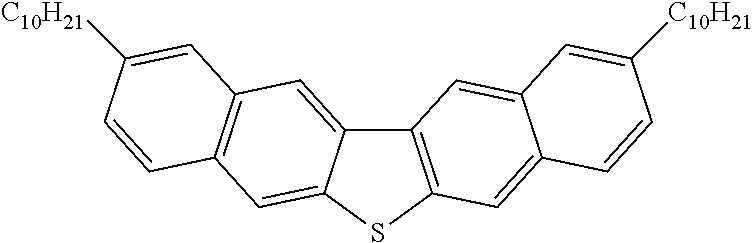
C12=C(SC3=CC4=C(C=C13)C=C([C10H21])C=C4)C=C1C(=C2)C=C([C10H21])C=C1
